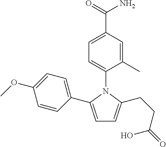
C1=C(C(=O)N)C=C(C)C(N2C(C3=CC=C(OC)C=C3)=CC=C2CCC(O)=O)=C1
